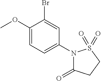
C1(OC)=CC=C(N2C(=O)CCS2(=O)=O)C=C1Br
